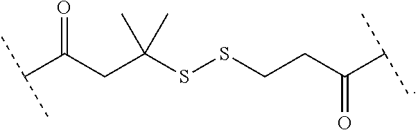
C(C(CC(SSCCC(C(C)C)=O)(C)C)=O)(C)C
